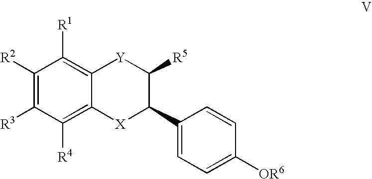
C1([R2])=C([R3])C([R4])=C2C(=C1[R1])[Y]C([R5])C(C1=CC=C([OR6])C=C1)[X]2
